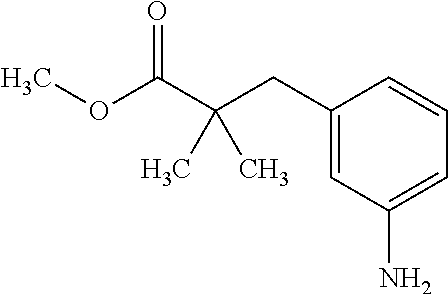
C1(CC(C(OC)=O)(C)C)=CC(N)=CC=C1
